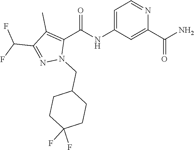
C1(C(F)F)=NN(CC2CCC(F)(F)CC2)C(C(=O)NC2=CC=NC(C(=O)N)=C2)=C1C
